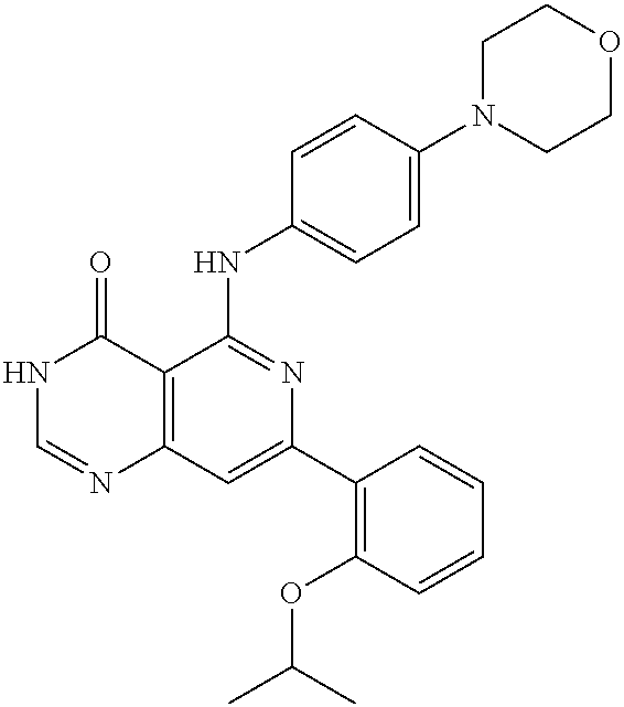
C12=C(C=C(C3=C(OC(C)C)C=CC=C3)N=C1NC1=CC=C(N3CCOCC3)C=C1)N=CNC2=O
